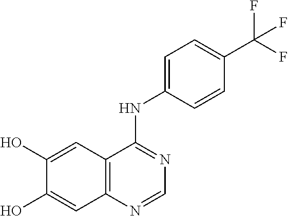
C1(O)=CC2=C(C=C1O)N=CN=C2NC1=CC=C(C(F)(F)F)C=C1
